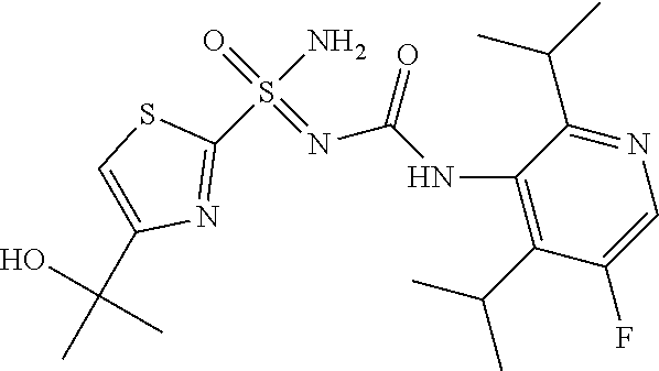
C1(NC(N=S(=O)(N)C2=NC(C(C)(O)C)=CS2)=O)=C(C(C)C)C(F)=CN=C1C(C)C
